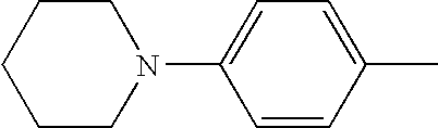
C1CN(C2=CC=C(C)C=C2)CCC1
